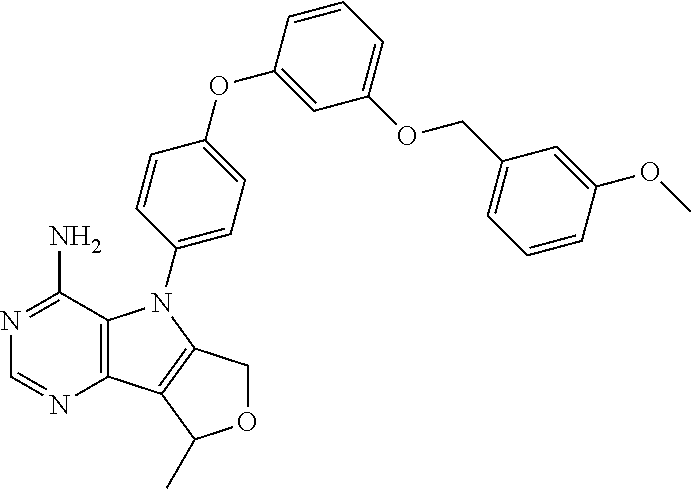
C12=C(C(N)=NC=N1)N(C1=CC=C(OC3=CC(OCC4=CC=CC(OC)=C4)=CC=C3)C=C1)C1=C2C(C)OC1
